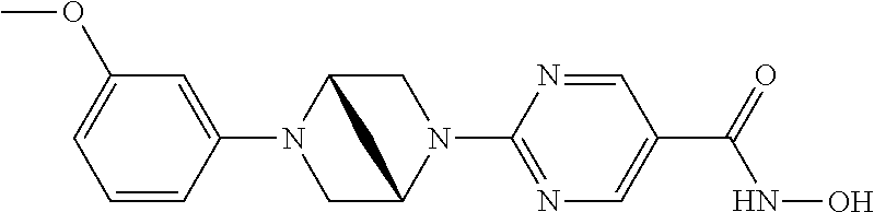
C1=CC(N2CC3N(C4=NC=C(C(=O)NO)C=N4)CC2C3)=CC(OC)=C1
